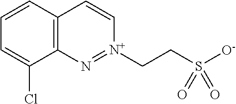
C12=C(C=CC=C1Cl)C=C[N+](CCS([O-])(=O)=O)=N2
